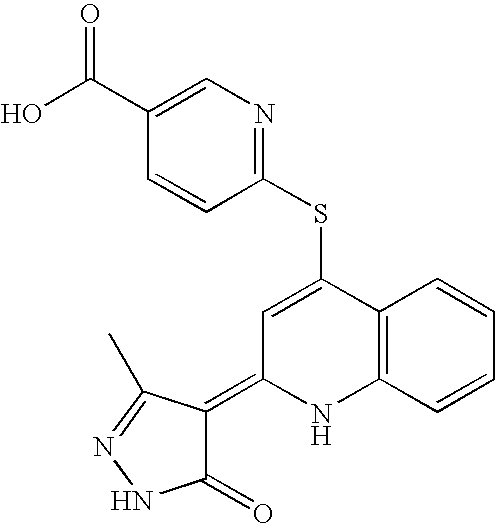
C1(SC2=CC(=C3C(=O)NN=C3C)NC3=C2C=CC=C3)=NC=C(C(O)=O)C=C1
